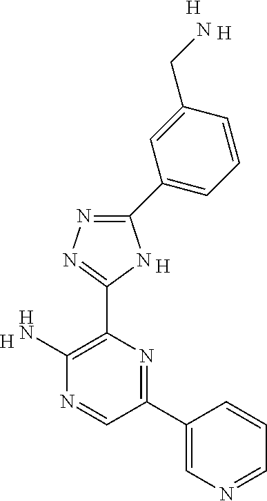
C1(C2=CN=CC=C2)=NC(C2=NN=C(C3=CC=CC(CN)=C3)N2)=C(N)N=C1.[H].[H].[H].[H]
